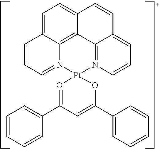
C1=C2C3=C4C(=C1)C=CC1=CC=CN(=C41)[Pt]1(N3=CC=C2)O=C(C2=CC=CC=C2)C=C(C2=CC=CC=C2)O1
